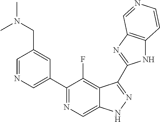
C1=NC=C(C2=NC=C3C(=C2F)C(C2=NC4=C(N2)C=CN=C4)=NN3)C=C1CN(C)C
